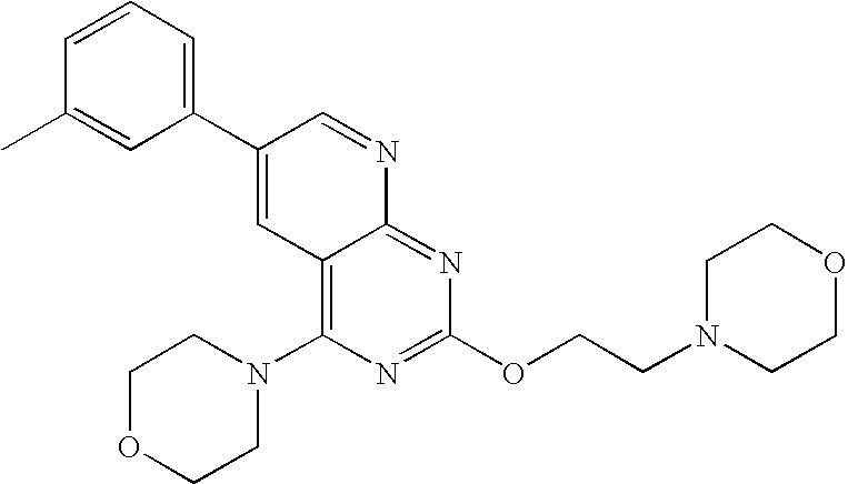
C1(C2=CC3=C(N4CCOCC4)N=C(OCCN4CCOCC4)N=C3N=C2)=CC=CC(C)=C1
